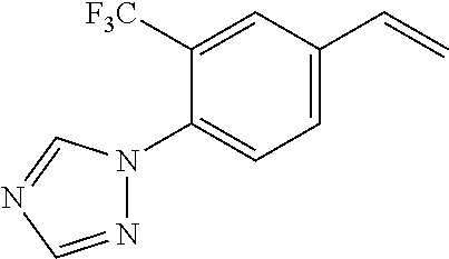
C1(N2N=CN=C2)=CC=C(C=C)C=C1[F3C]
